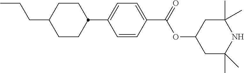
C1=CC(C(OC2CC(C)(C)NC(C)(C)C2)=O)=CC=C1C1CCC(CCC)CC1
